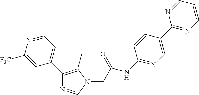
N1=CC=CN=C1C1=CN=C(NC(CN2C(C)=C(C3=CC=NC([F3C])=C3)N=C2)=O)C=C1
